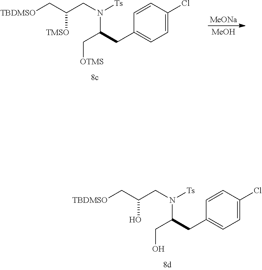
C1=C(Cl)C=CC(CC(CO)N(CC(O)C[TBDMSO])[Ts])=C1.C1=C(Cl)C=CC(CC(C[OTMS])N(CC([TMSO])C[TBDMSO])[Ts])=C1.[MeONa].[MeOH]
